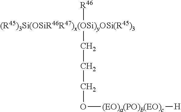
[(R45)3Si(OSiR46R47)x(OSi)yOSi(R45)3]([R46])CCCO[(EO)a(PO)b(EO)c][H]
